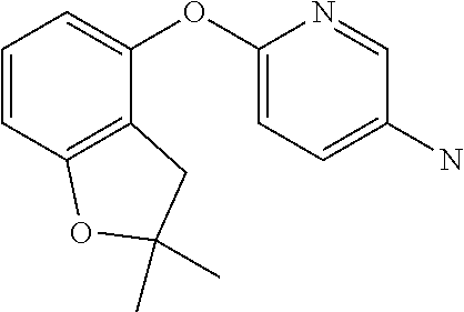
C1(OC2=CC=CC3=C2CC(C)(C)O3)=CC=C(N)C=N1
